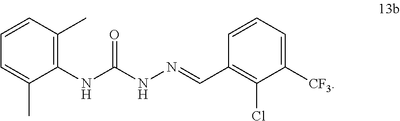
C1(C)=CC=CC(C)=C1NC(NN=CC1=C(Cl)C([CF3])=CC=C1)=O
